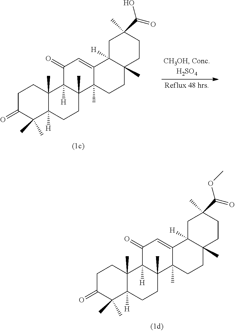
C1C(=O)C(C)(C)C2([H])C(C)(C1)C1([H])C(C)(CC2)C2(C)C(=CC1=O)C1([H])C(C)(CC2)CCC(C)(C(=O)OC)C1.C1C(=O)C(C)(C)C2([H])C(C)(C1)C1([H])C(C)(CC2)C2(C)C(=CC1=O)C1([H])C(C)(CC2)CCC(C)(C(=O)O)C1
